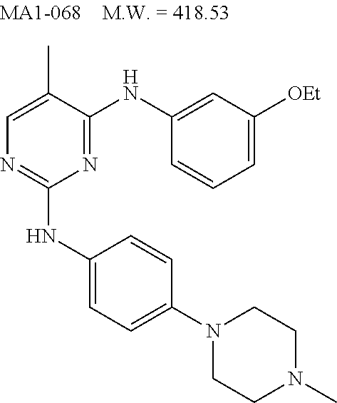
C1=C(C)C(NC2=CC([OEt])=CC=C2)=NC(NC2=CC=C(N3CCN(C)CC3)C=C2)=N1
